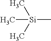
[Si](C)(C)(C)C
